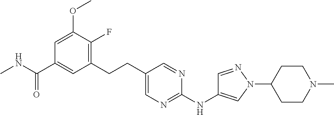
C1(CCC2=CN=C(NC3=CN(C4CCN(C)CC4)N=C3)N=C2)=C(F)C(OC)=CC(C(NC)=O)=C1
